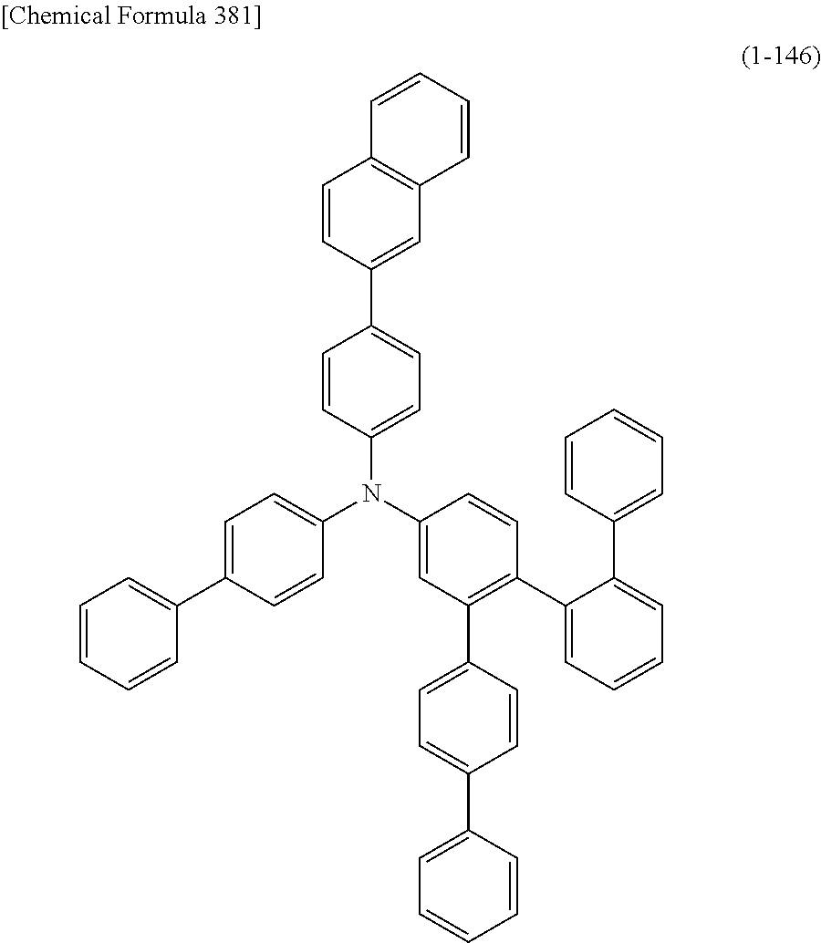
C1(N(C2=CC(C3=CC=C(C4=CC=CC=C4)C=C3)=C(C3=CC=CC=C3C3=CC=CC=C3)C=C2)C2=CC=C(C3=CC=CC=C3)C=C2)=CC=C(C2=CC3=C(C=C2)C=CC=C3)C=C1
